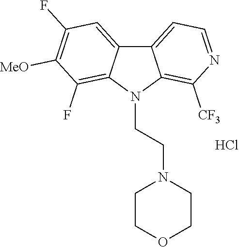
C12=CC=NC([CF3])=C1N(CCN1CCOCC1)C1=C(F)C([MeO])=C(F)C=C21.Cl
